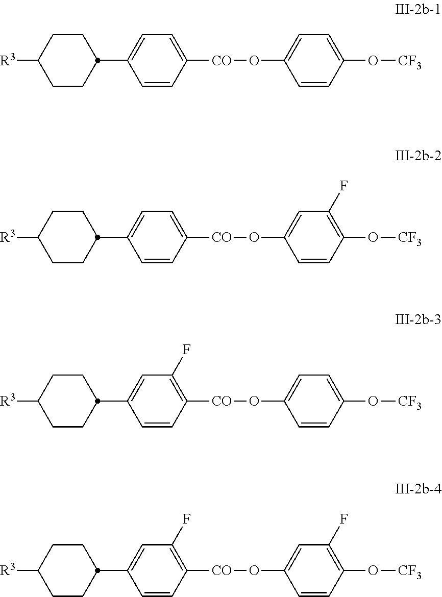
[R3]C1CCC(C2=CC=C([CO]OC3=CC=C(O[CF3])C=C3)C=C2)CC1.[R3]C1CCC(C2=CC=C([CO]OC3=CC(F)=C(O[CF3])C=C3)C=C2)CC1.FC1=C([CO]OC2=CC=C(O[CF3])C=C2)C=CC(C2CCC([R3])CC2)=C1.FC1=C([CO]OC2=CC(F)=C(O[CF3])C=C2)C=CC(C2CCC([R3])CC2)=C1
